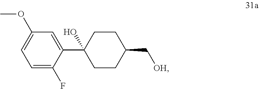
C1(OC)=CC=C(F)C(C2(O)CCC(C[OH])CC2)=C1
